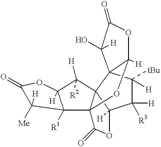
C1([H])([R3])C([tBu])([H])C23C45C1([H])OC(=O)C4(C1([R1])C([H])(C5([R2])[H])OC(=O)C1([H])[Me])OC2([H])OC(=O)C3([H])O
